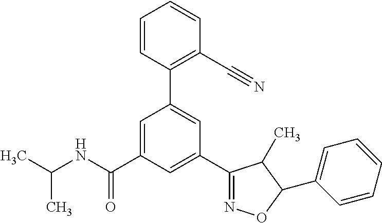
CC(NC(C1=CC(C2=C(C#N)C=CC=C2)=CC(C2=NOC(C3=CC=CC=C3)C2C)=C1)=O)C
